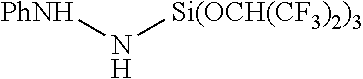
[PhNH]N[Si(OCH(CF3)2)3]
